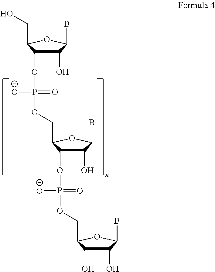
C1(O)C(OP([O-])(=O)OCC2C(OP([O-])(=O)OCC3C(O)C(O)C(B)O3)C(O)C(B)O2)C(CO)OC1B
